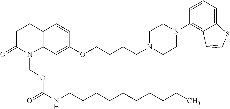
C12=C(CCC(=O)N1COC(NCCCCCCCCCC)=O)C=CC(OCCCCN1CCN(C3=C4C(=CC=C3)SC=C4)CC1)=C2
